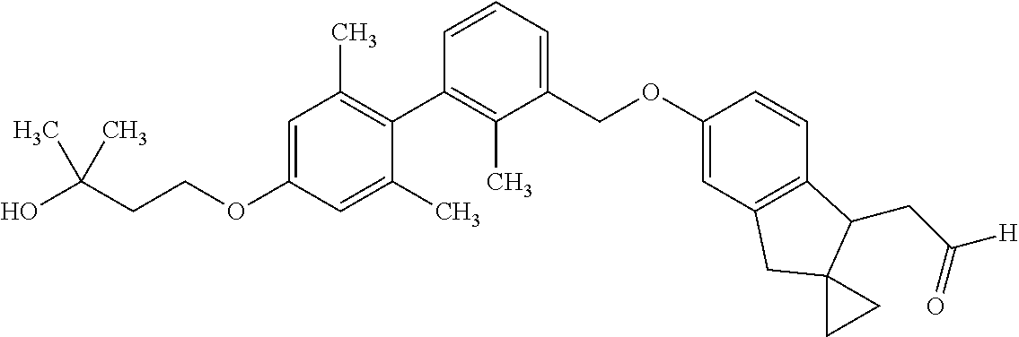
C1(COC2=CC3=C(C=C2)C(CC([H])=O)C2(C3)CC2)=CC=CC(C2=C(C)C=C(OCCC(O)(C)C)C=C2C)=C1C
